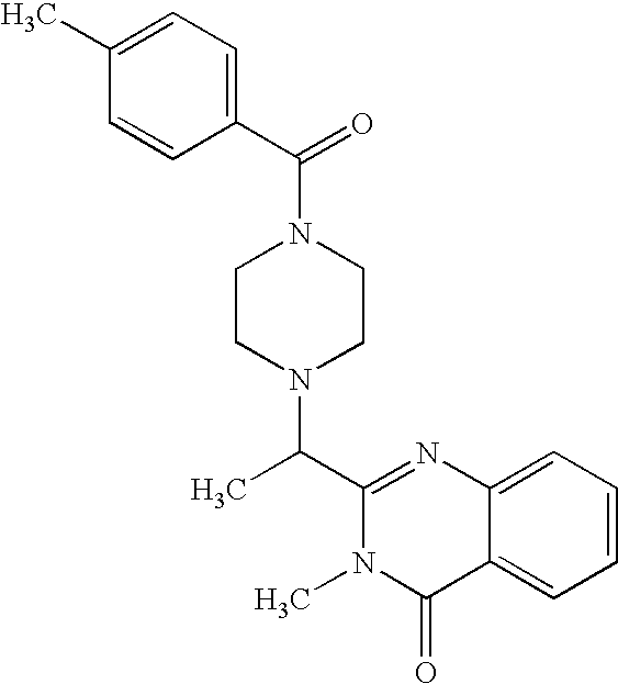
N1(C(C2=CC=C(C)C=C2)=O)CCN(C(C2=NC3=CC=CC=C3C(=O)N2C)C)CC1
